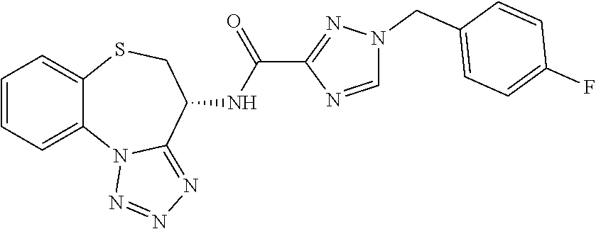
C1=CC=C2C(=C1)SCC(NC(C1=NN(CC3=CC=C(F)C=C3)C=N1)=O)C1=NN=NN21
